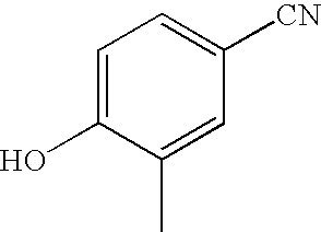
C1=C(O)C(C)=CC([CN])=C1
